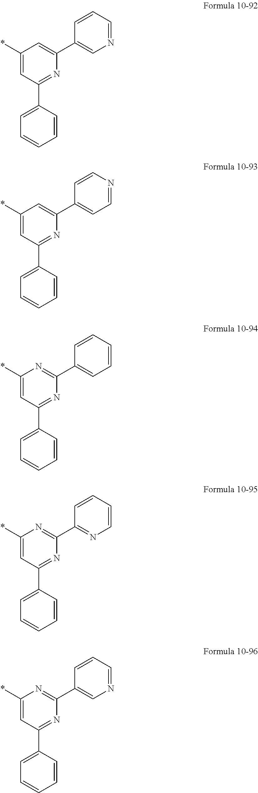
C1(*)=CC(C2=CC=CC=C2)=NC(C2=CN=CC=C2)=C1.C1(*)=CC(C2=CC=CC=C2)=NC(C2=CC=NC=C2)=C1.C1(*)=CC(C2=CC=CC=C2)=NC(C2=CC=CC=C2)=N1.C1(*)=CC(C2=CC=CC=C2)=NC(C2=NC=CC=C2)=N1.C1(*)=CC(C2=CC=CC=C2)=NC(C2=CN=CC=C2)=N1
